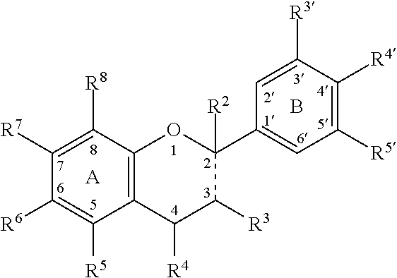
C1([R8])=C([R7])C([R6])=C([R5])C2=C1OC(C1=CC([R5])=C([R4])C([R3])=C1)([R2])C([R3])C2[R4].B.[A]
